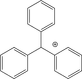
C1=CC=CC(C(C2=CC=CC=C2)C2=CC=CC=C2)=C1
